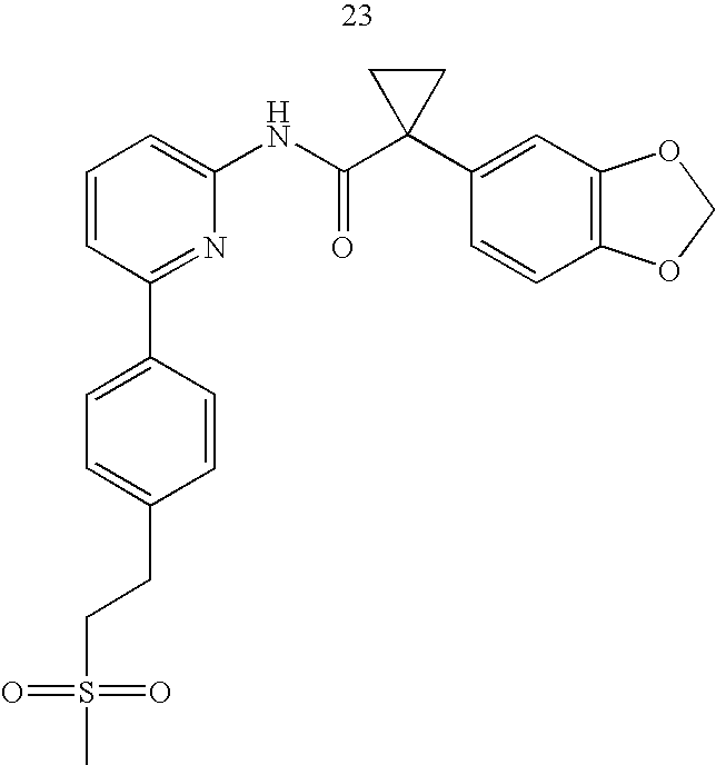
C1=CC(C2=CC=C(CCS(C)(=O)=O)C=C2)=NC(NC(C2(C3=CC4=C(C=C3)OCO4)CC2)=O)=C1
